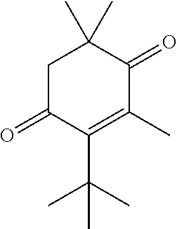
C1C(=O)C(C(C)(C)C)=C(C)C(=O)C1(C)C
